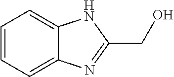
C1=CC=C2C(=C1)NC(CO)=N2
